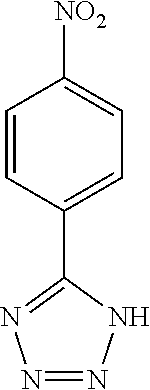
C1=CC(C2=NN=NN2)=CC=C1[NO2]
